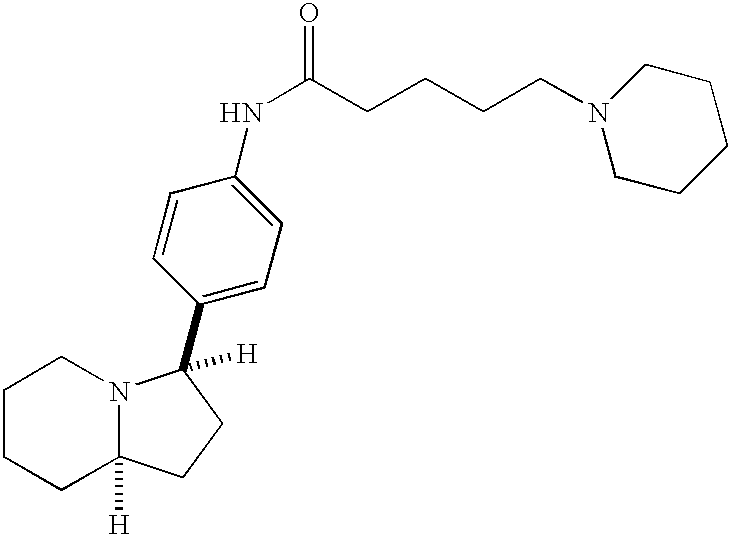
C1CCC2([H])N(C1)C([H])(C1=CC=C(NC(CCCCN3CCCCC3)=O)C=C1)CC2
